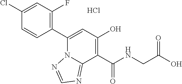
Cl.C1(Cl)=CC(F)=C(C2=CC(O)=C(C(NCC(O)=O)=O)C3=NC=NN23)C=C1
